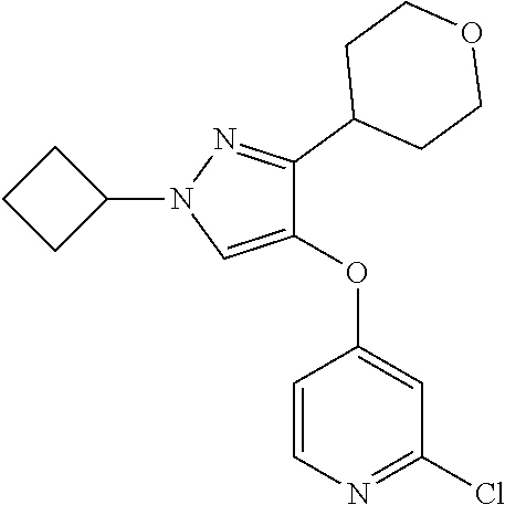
C1=CN=C(Cl)C=C1OC1=CN(C2CCC2)N=C1C1CCOCC1
